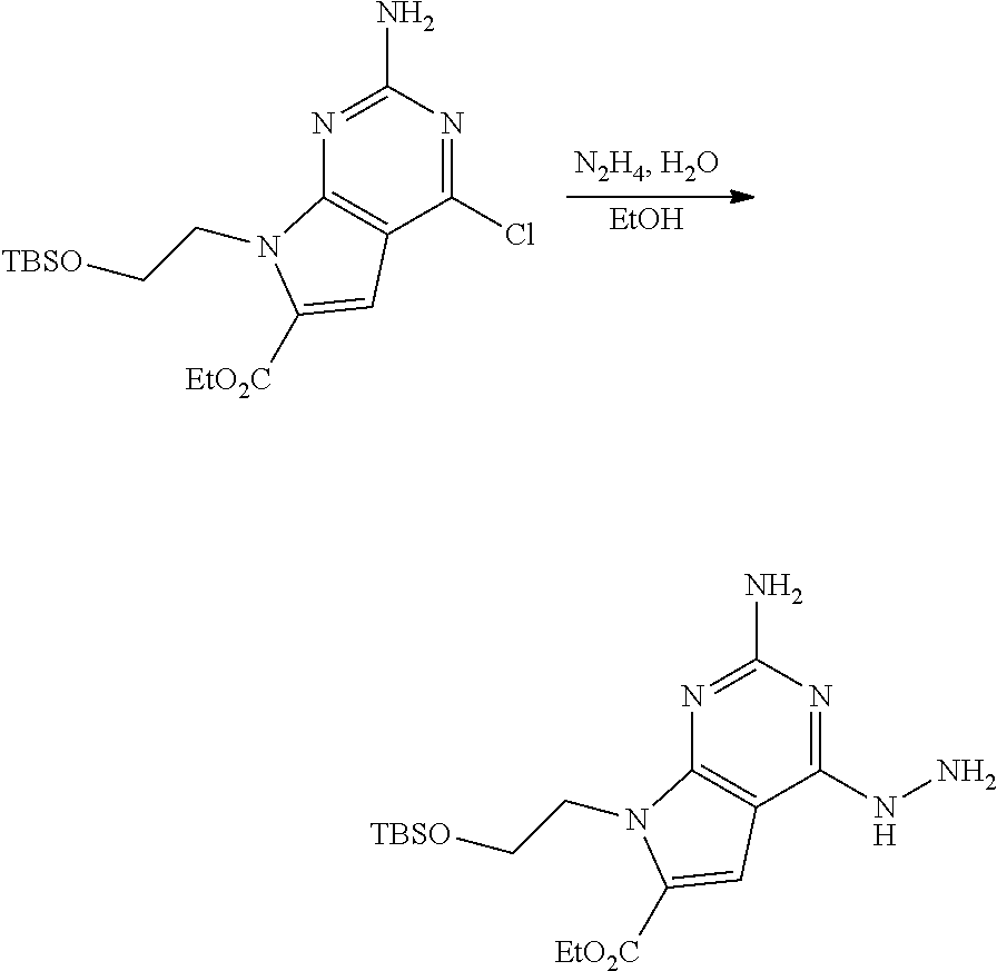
C1(Cl)=NC(N)=NC2=C1C=C([EtO2C])N2CC[TBSO].[EtOH].C1(NN)=NC(N)=NC2=C1C=C([EtO2C])N2CC[TBSO]
